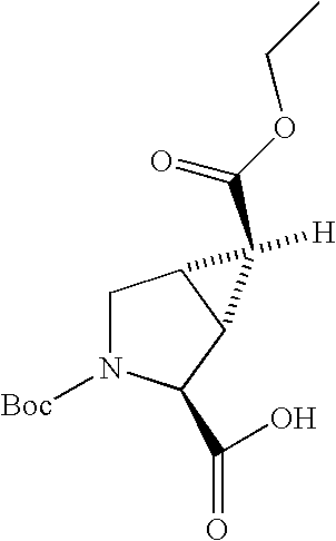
C1N([Boc])C(C(O)=O)C2C1C2([H])C(OCC)=O
